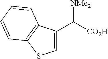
C([CO2H])([NMe2])C1=CSC2=C1C=CC=C2
